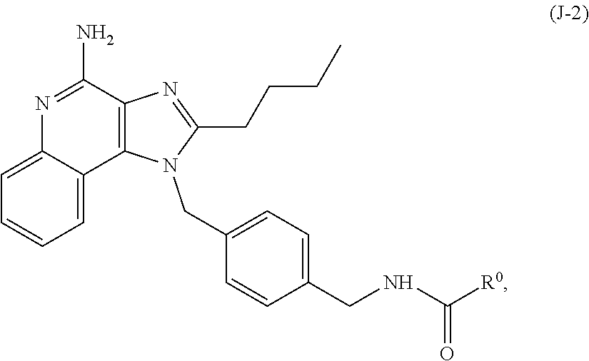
N1=C(CCCC)N(CC2=CC=C(CNC([R0])=O)C=C2)C2=C1C(N)=NC1=CC=CC=C12
